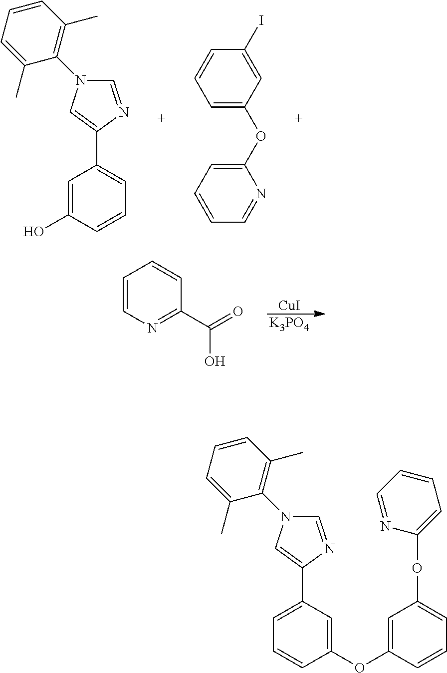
[CuI].[K3PO4].C1=CN=C(C(O)=O)C=C1.C1=C(O)C=CC=C1C1=CN(C2=C(C)C=CC=C2C)C=N1.C1=C(OC2=CC=CC=N2)C=C(I)C=C1.C1=C(C2=CN(C3=C(C)C=CC=C3C)C=N2)C=C(OC2=CC(OC3=CC=CC=N3)=CC=C2)C=C1
